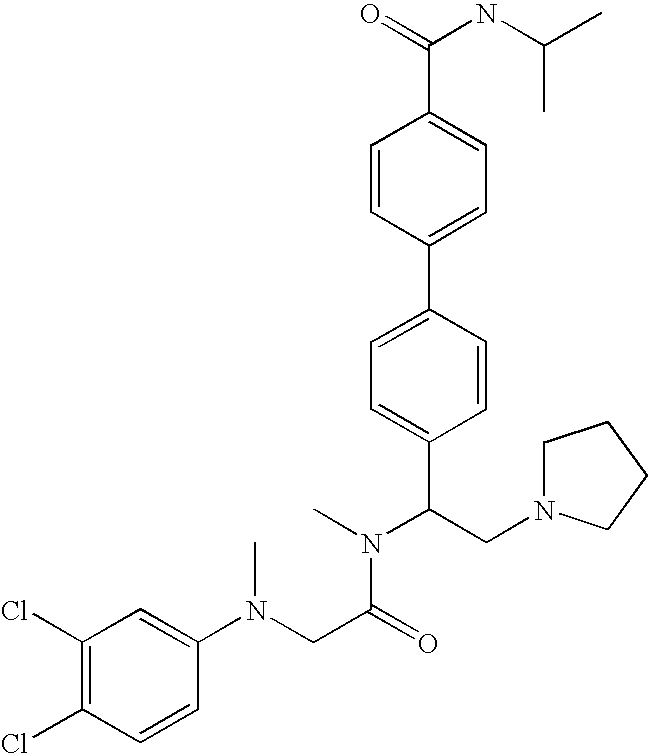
C1=CC(C2=CC=C(C(CN3CCCC3)N(C)C(CN(C3=CC(Cl)=C(Cl)C=C3)C)=O)C=C2)=CC=C1C(=O)NC(C)C
